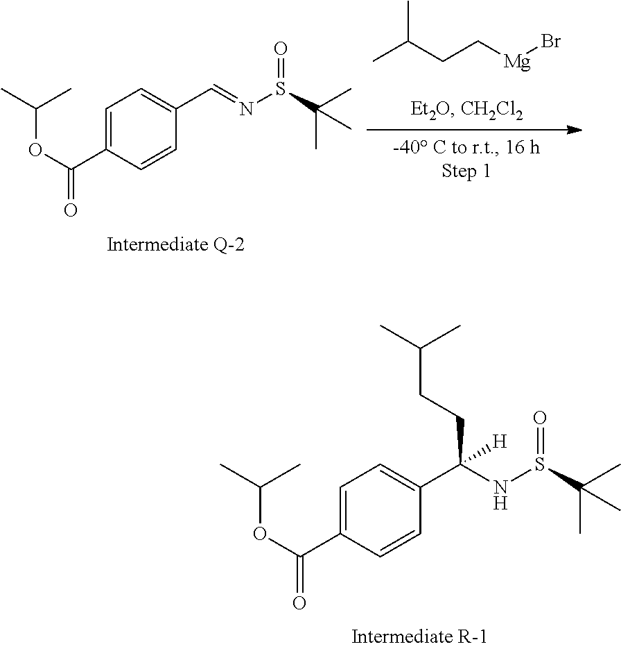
C1=C(C(OC(C)C)=O)C=CC(C(NS(C(C)(C)C)=O)(CCC(C)C)[H])=C1.C1=C(C(OC(C)C)=O)C=CC(C=NS(C(C)(C)C)=O)=C1.CC(CC[Mg]Br)C
